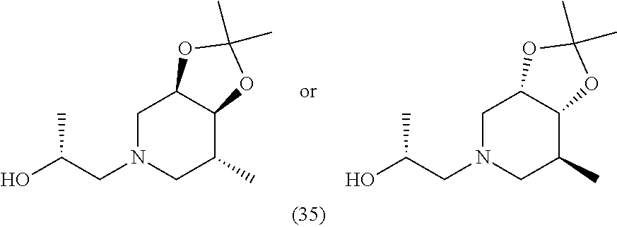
C1N(CC(O)C)CC(C)C2C1OC(C)(C)O2.C1N(CC(O)C)CC(C)C2C1OC(C)(C)O2
